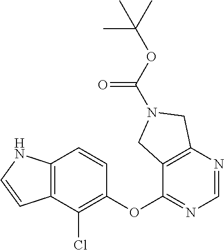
C12=C(C(Cl)=C(OC3=NC=NC4=C3CN(C(OC(C)(C)C)=O)C4)C=C1)C=CN2
